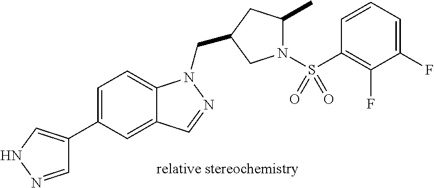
C1=NNC=C1C1=CC=C2C(=C1)C=NN2CC1CC(C)N(S(C2=C(F)C(F)=CC=C2)(=O)=O)C1
